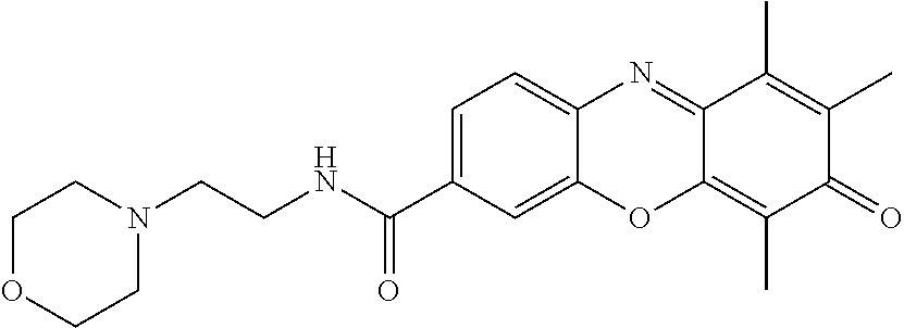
C1=C(C(NCCN2CCOCC2)=O)C=C2C(=C1)N=C1C(=C(C)C(=O)C(C)=C1C)O2
